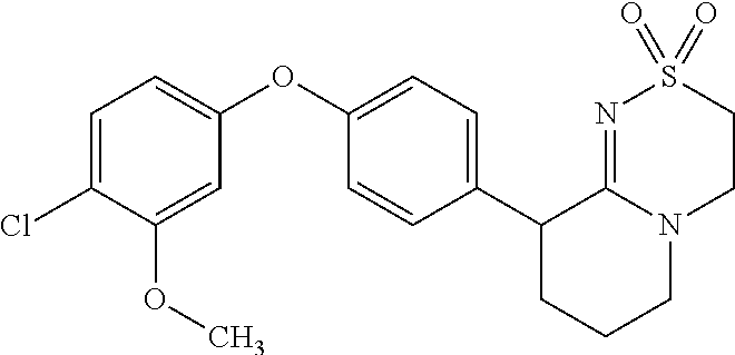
C1(C2CCCN3C2=NS(=O)(=O)CC3)=CC=C(OC2=CC=C(Cl)C(OC)=C2)C=C1
